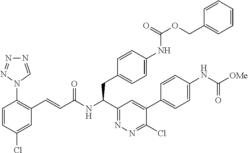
N1=CN(C2=C(C=CC(NC(C3=NN=C(Cl)C(C4=CC=C(NC([OMe])=O)C=C4)=C3)CC3=CC=C(NC(=O)OCC4=CC=CC=C4)C=C3)=O)C=C(Cl)C=C2)N=N1
